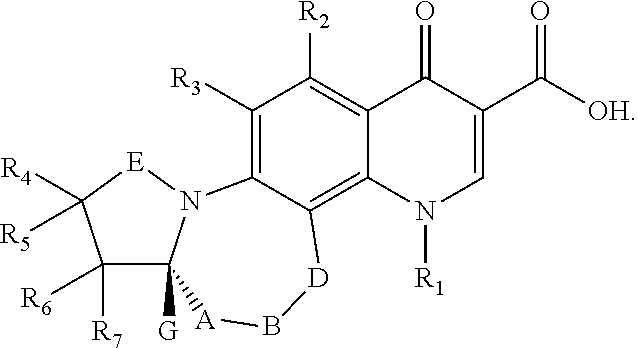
C1([R3])=C2N3C([G])(C([R6])([R7])C([R5])([R4])[E]3)[A]B[D]C2=C2C(=C1[R2])C(=O)C(C([OH])=O)=CN2[R1]
